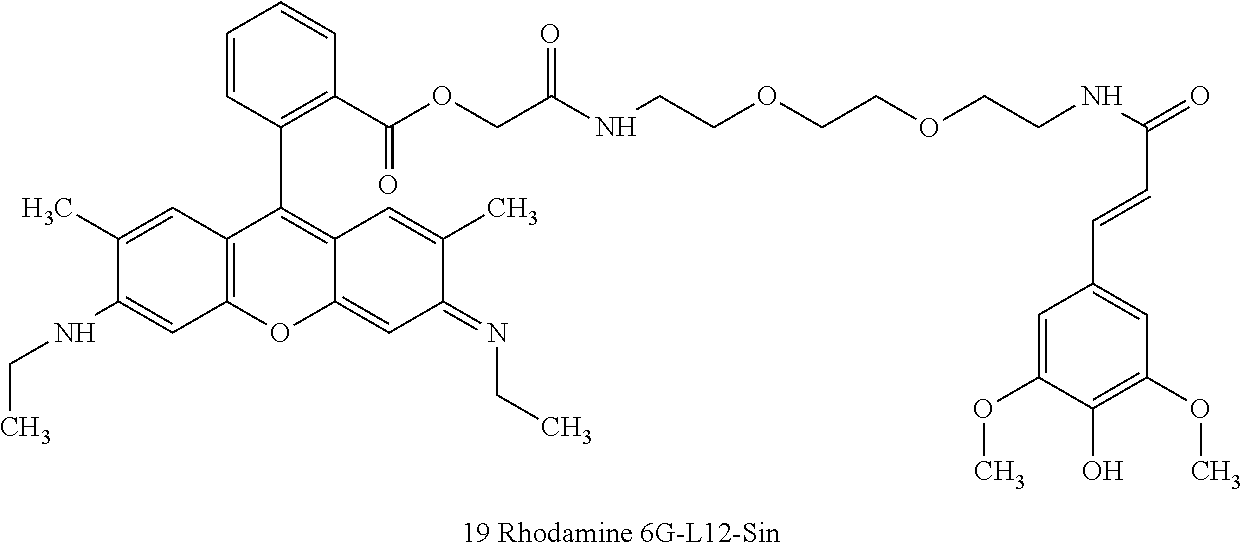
C12=C(C=C(C)C(NCC)=C1)C(C1=C(C(OCC(=O)NCCOCCOCCNC(C=CC3=CC(OC)=C(O)C(OC)=C3)=O)=O)C=CC=C1)=C1C(=CC(=NCC)C(C)=C1)O2
